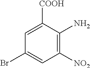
C1=C([COOH])C(N)=C([NO2])C=C1Br
